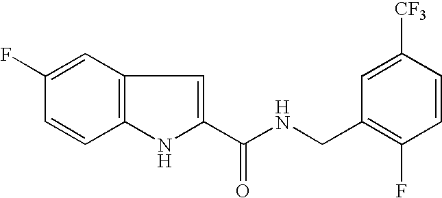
C12=C(C=C(F)C=C1)C=C(C(NCC1=C(F)C=CC([CF3])=C1)=O)N2
